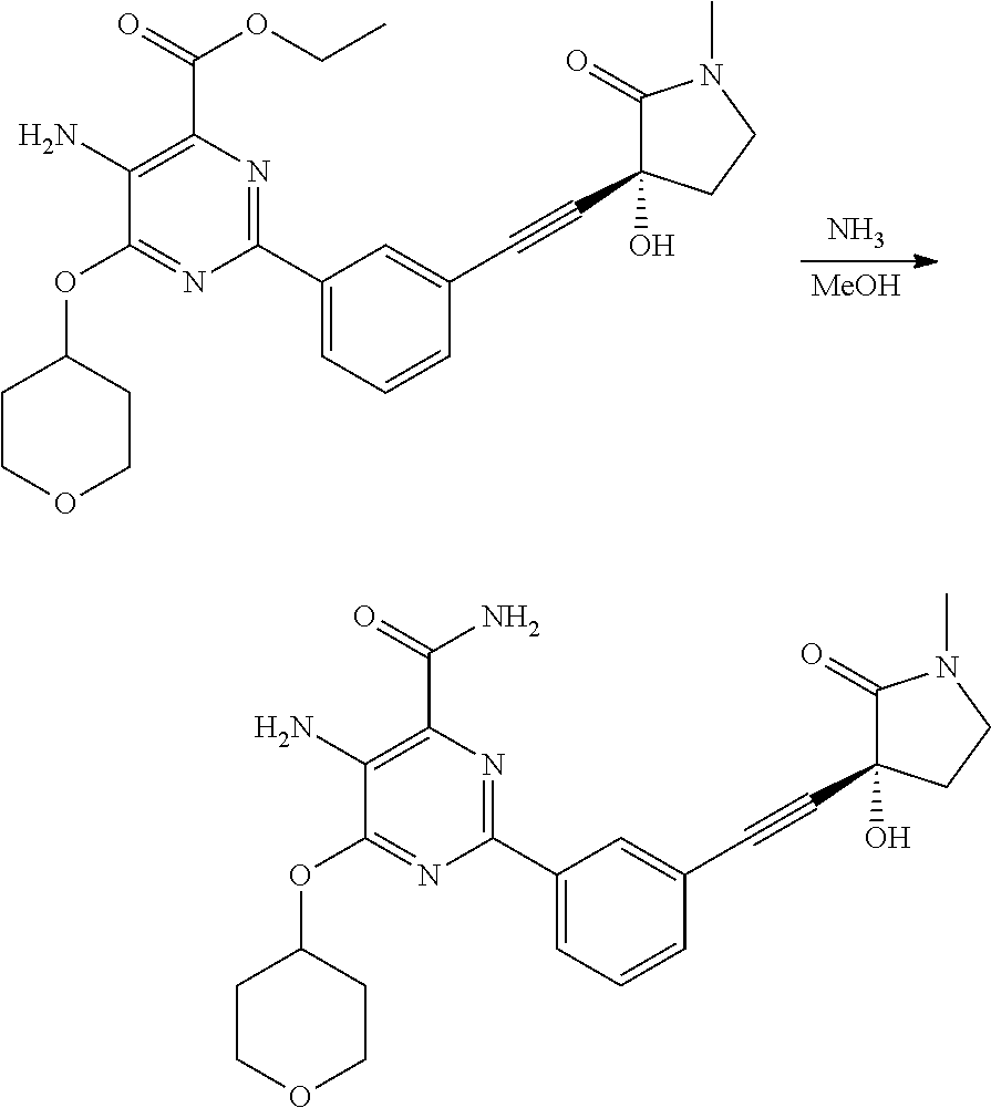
[MeOH].N.C1(OC2CCOCC2)=NC(C2=CC=CC(C#CC3(O)C(=O)N(C)CC3)=C2)=NC(C(=O)OCC)=C1N.C1(OC2CCOCC2)=NC(C2=CC=CC(C#CC3(O)C(=O)N(C)CC3)=C2)=NC(C(=O)N)=C1N
